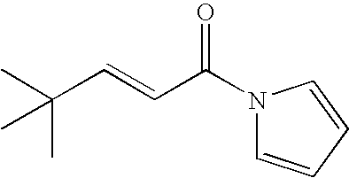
C(C=CC(N1C=CC=C1)=O)(C)(C)C
